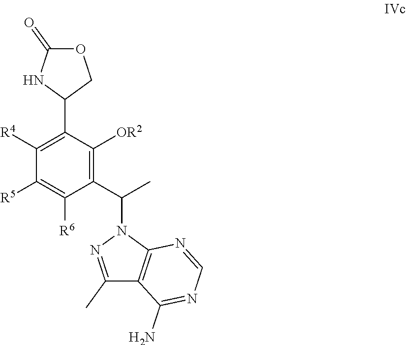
C1([R4])=C(C2COC(=O)N2)C([OR2])=C(C(C)N2N=C(C)C3=C2N=CN=C3N)C([R6])=C1[R5]
